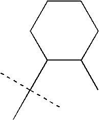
C1(C(C)(C)C)C(C)CCCC1
